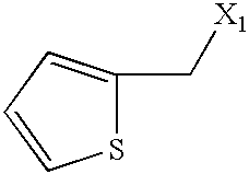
S1C(C[X1])=CC=C1
